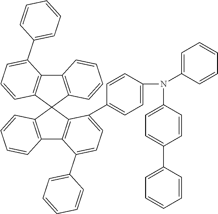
C12=C(C3(C4=C1C(C1=CC=CC=C1)=CC=C4)C1=C(C4=C3C(C3=CC=C(N(C5=CC=CC=C5)C5=CC=C(C6=CC=CC=C6)C=C5)C=C3)=CC=C4C3=CC=CC=C3)C=CC=C1)C=CC=C2
